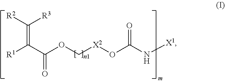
[R2]C([R3])=C([R1])C(OC[X2]OC(N[X1])=O)=O
